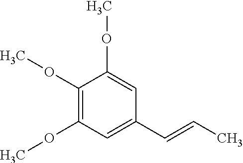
C1(OC)=C(OC)C=C(C=CC)C=C1OC
